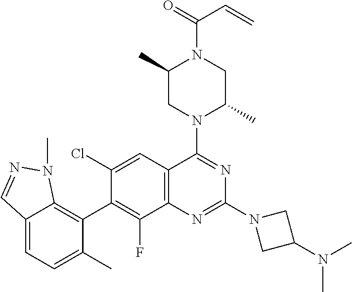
C12=C(C=C(Cl)C(C3=C4C(=CC=C3C)C=NN4C)=C1F)C(N1C(C)CN(C(=O)C=C)C(C)C1)=NC(N1CC(N(C)C)C1)=N2
